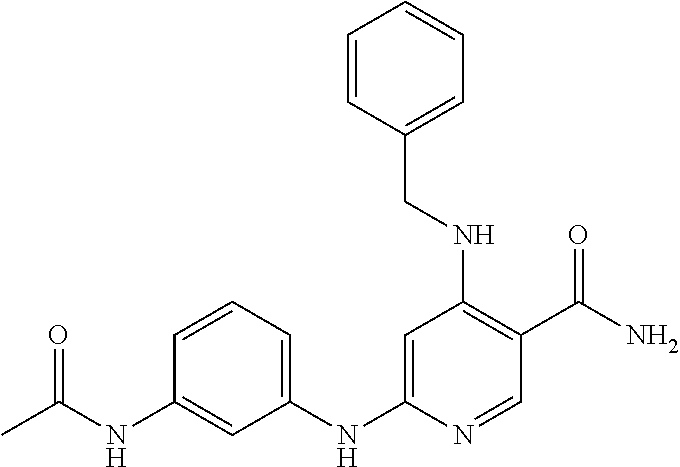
CC(NC1=CC(NC2=CC(NCC3=CC=CC=C3)=C(C(N)=O)C=N2)=CC=C1)=O
